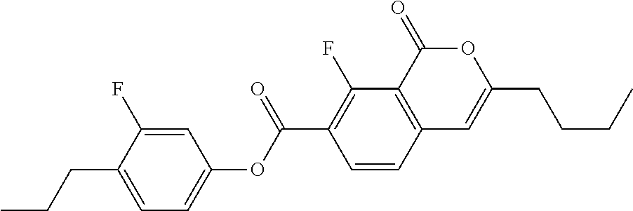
C1=CC2=C(C(F)=C1C(OC1=CC=C(CCC)C(F)=C1)=O)C(=O)OC(CCCC)=C2
